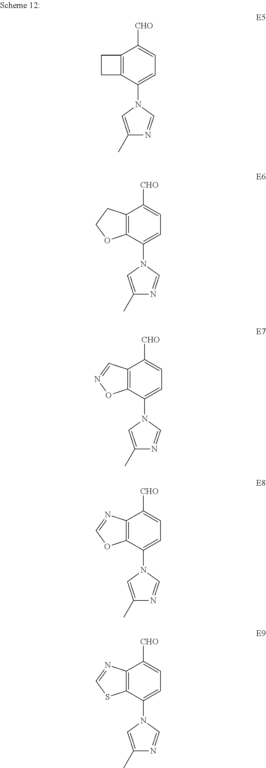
C12=C(C(N3C=C(C)N=C3)=CC=C1[CHO])CC2.C12=C(C(N3C=C(C)N=C3)=CC=C1[CHO])OCC2.C12=C(C(N3C=C(C)N=C3)=CC=C1[CHO])ON=C2.C12=C(C(N3C=C(C)N=C3)=CC=C1[CHO])OC=N2.C12=C(C(N3C=C(C)N=C3)=CC=C1[CHO])SC=N2
